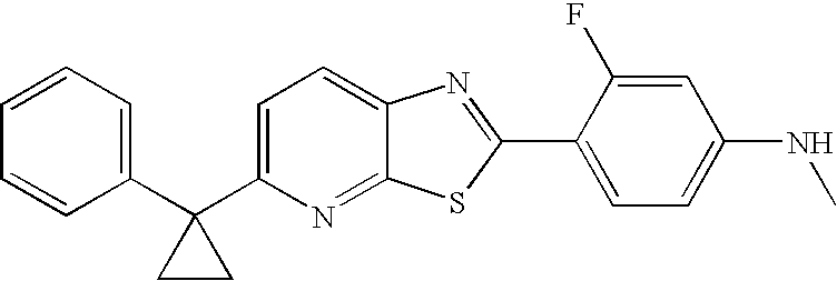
C1=CC=C(C2(C3=CC=C4C(=N3)SC(C3=CC=C(NC)C=C3F)=N4)CC2)C=C1
